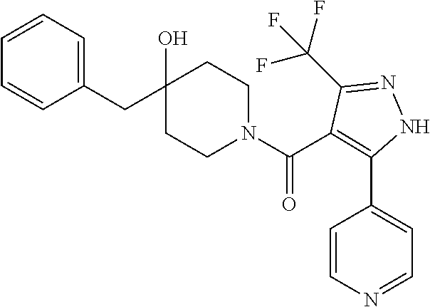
C1(CC2(O)CCN(C(=O)C3=C(C4=CC=NC=C4)NN=C3C(F)(F)F)CC2)=CC=CC=C1
